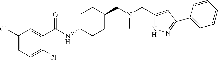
C1(Cl)=CC=C(Cl)C(C(NC2CCC(CN(CC3=CC(C4=CC=CC=C4)=NN3)C)CC2)=O)=C1
